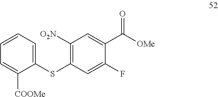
C1=CC=C(SC2=C([O2N])C=C(C([OMe])=O)C(F)=C2)C([COOMe])=C1
